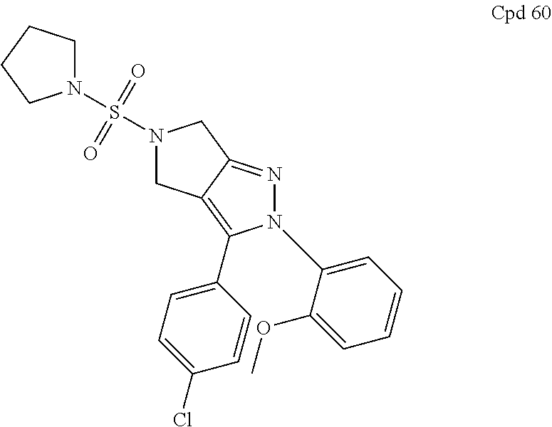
N1(S(=O)(=O)N2CCCC2)CC2=C(C3=CC=C(Cl)C=C3)N(C3=CC=CC=C3OC)N=C2C1
